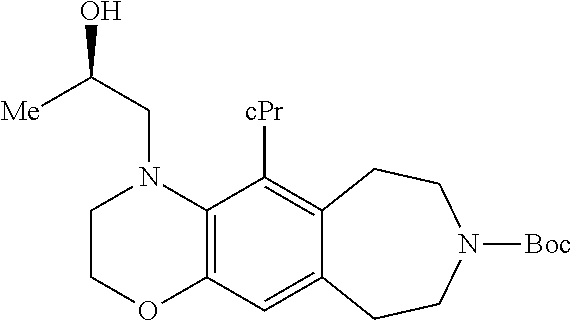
C(CN1CCOC2=C1C([cPr])=C1C(=C2)CCN([Boc])CC1)(O)[Me]
